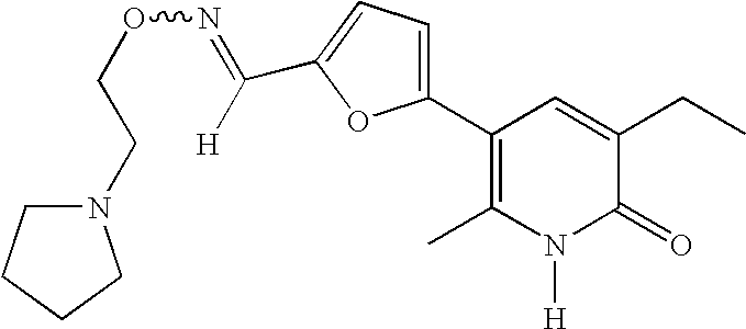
N1(CCON=C([H])C2=CC=C(C3=C(C)N([H])C(=O)C(CC)=C3)O2)CCCC1
